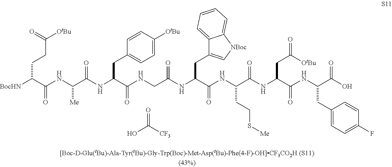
[BocHN]C(C(NC(C(NC(C(NCC(NC(C(NC(C(NC(C(NC(C(O)=O)CC1=CC=C(F)C=C1)=O)CC(=O)[OtBu])=O)CCS[Me])=O)CC1=C[NBoc]C2=CC=CC=C12)=O)=O)CC1=CC=C([OtBu])C=C1)=O)[Me])=O)CCC([OtBu])=O.O=C([CF3])O
